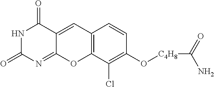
N1C(=O)N=C2C(=CC3=C(O2)C(Cl)=C(O[C4H8]C(=O)N)C=C3)C1=O
